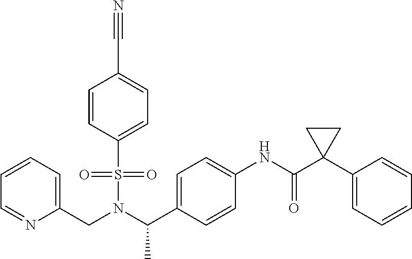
C(N(C(C1=CC=C(NC(=O)C2(C3=CC=CC=C3)CC2)C=C1)C)S(=O)(=O)C1=CC=C(C#N)C=C1)C1=CC=CC=N1
